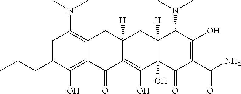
C1=C(CCC)C(O)=C2C(=C1N(C)C)CC1([H])C(=C(O)C3(O)C([H])(C1)C(N(C)C)C(O)=C(C(N)=O)C3=O)C2=O
